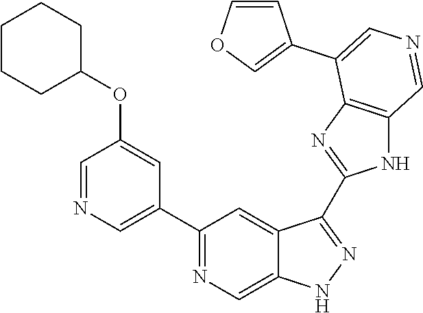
C1(C2=CN=CC(OC3CCCCC3)=C2)=NC=C2C(=C1)C(C1=NC3=C(N1)C=NC=C3C1=COC=C1)=NN2
